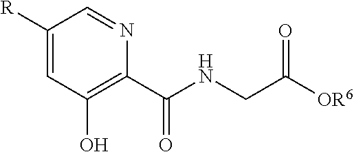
C1([R])=CC(O)=C(C(=O)NCC([OR6])=O)N=C1
